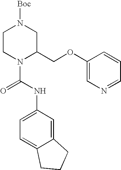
C1CN(C(=O)NC2=CC=C3C(=C2)CCC3)C(COC2=CN=CC=C2)CN1[Boc]
